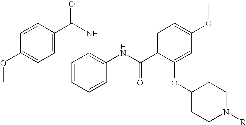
C1=C(C(NC2=C(NC(C3=CC=C(OC)C=C3OC3CCN([R])CC3)=O)C=CC=C2)=O)C=CC(OC)=C1
